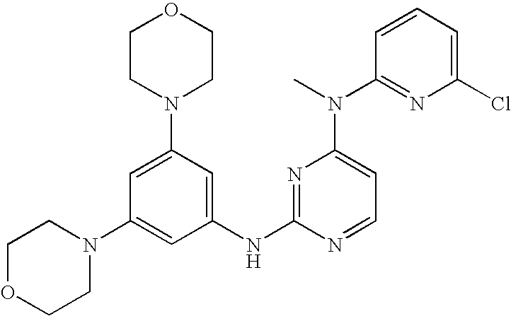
N1=C(NC2=CC(N3CCOCC3)=CC(N3CCOCC3)=C2)N=CC=C1N(C)C1=NC(Cl)=CC=C1
